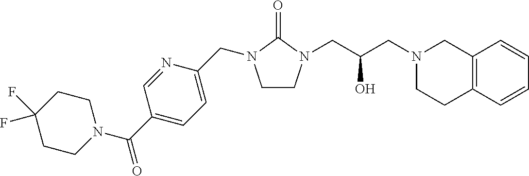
C1CN(CC(CN2CCC3=C(C2)C=CC=C3)O)C(=O)N1CC1=CC=C(C(=O)N2CCC(F)(F)CC2)C=N1
